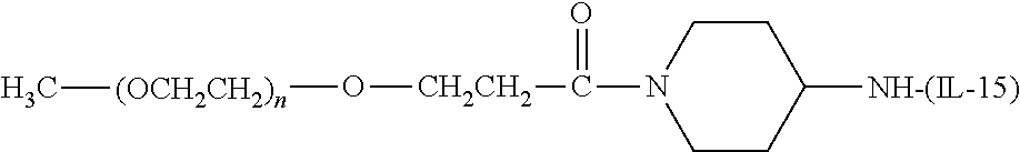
[(OCH2CH2)n](O[CH2CH2]C(=O)N1CCC([NH-(IL-15)])CC1)C
